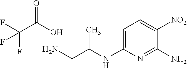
C1=C(NC(CN)C)N=C(N)C([NO2])=C1.OC(C(F)(F)F)=O
